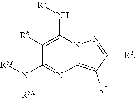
C1([R6])=C(N[R7])N2C(=C([R3])C([R2])=N2)N=C1N([R5X])[R5Y]
